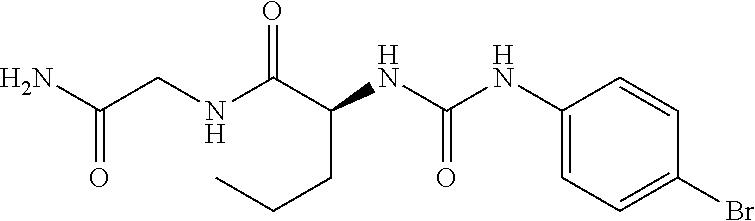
N(C(C(NC(NC1=CC=C(Br)C=C1)=O)CCC)=O)CC(N)=O
